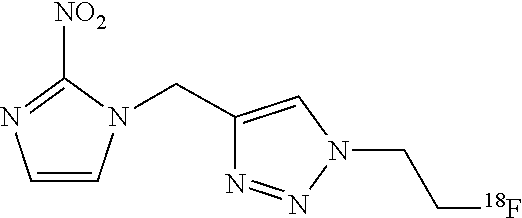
C1=CN(CC2=CN(CC[18F])N=N2)C([NO2])=N1
